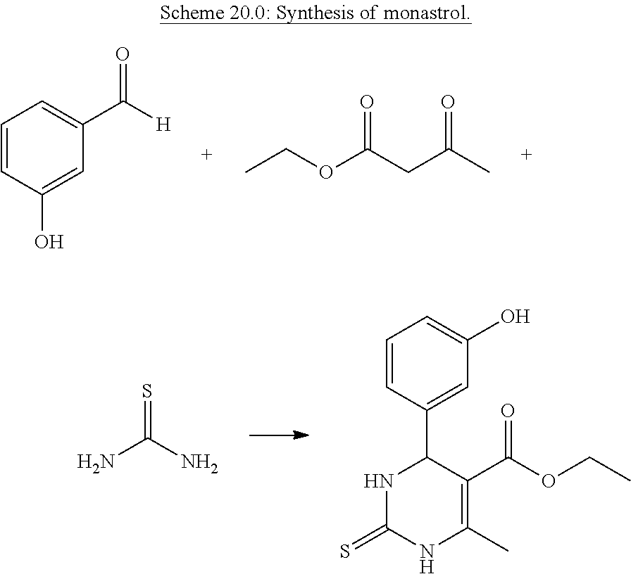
C1=CC(O)=CC(C([H])=O)=C1.CCOC(CC(C)=O)=O.NC(N)=S.C1=CC(C2NC(=S)NC(C)=C2C(OCC)=O)=CC(O)=C1
